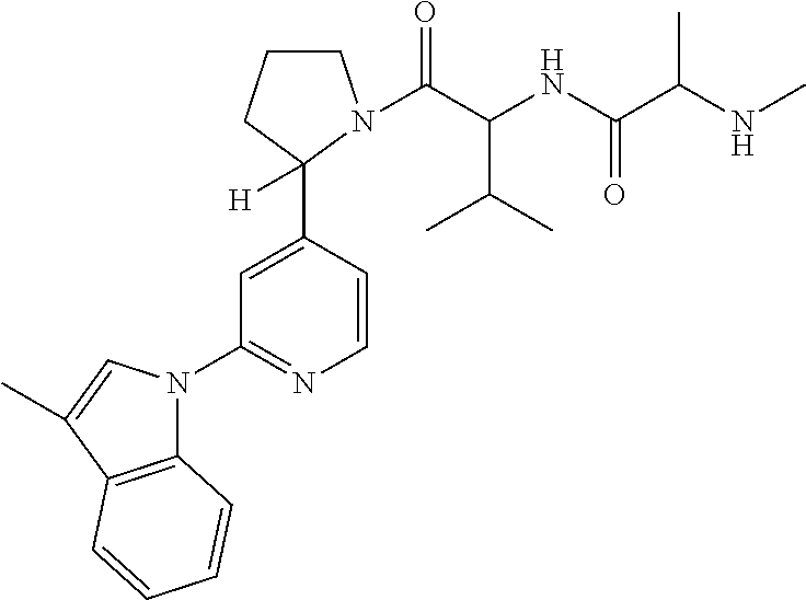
C1=CC(C2([H])CCCN2C(C(NC(C(NC)C)=O)C(C)C)=O)=CC(N2C3=C(C(C)=C2)C=CC=C3)=N1
